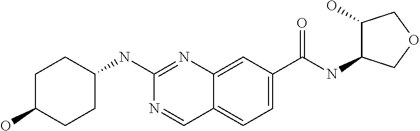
C1CC(NC2=NC3=CC(C(NC4C(O)COC4)=O)=CC=C3C=N2)CCC1O
